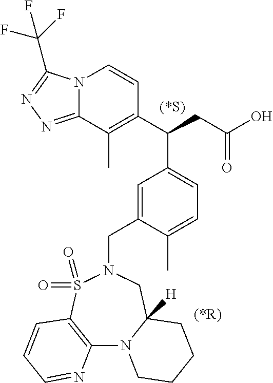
N12C(=NN=C1C(F)(F)F)C(C)=C(C(CC(O)=O)C1=CC=C(C)C(CN3S(=O)(=O)C4=C(N5C([H])(C3)CCCC5)N=CC=C4)=C1)C=C2.[(*R)]
